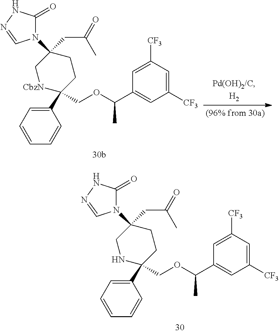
C1(C2(COC(C3=CC([CF3])=CC([CF3])=C3)C)CCC(N3C(=O)NN=C3)(CC(=O)C)C[CbzN]2)=CC=CC=C1.C1(C2(COC(C3=CC([CF3])=CC([CF3])=C3)C)CCC(N3C(=O)NN=C3)(CC(=O)C)CN2)=CC=CC=C1
